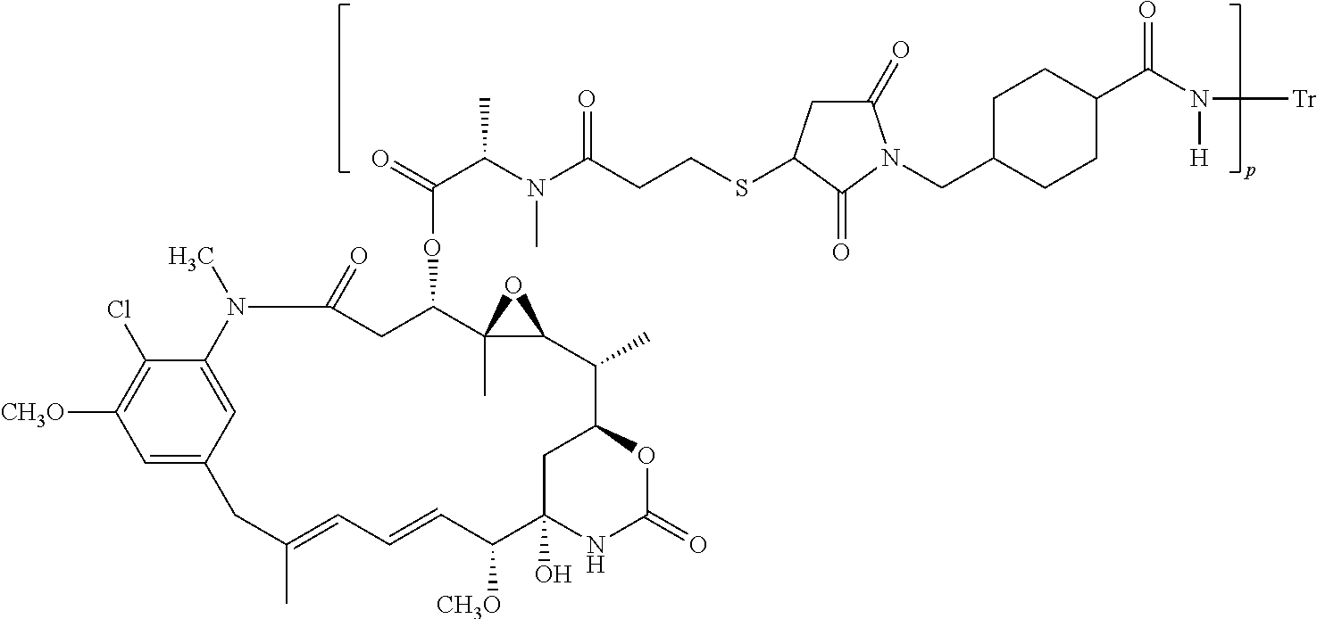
C1=C2C=C(C(Cl)=C1[CH3O])N(C)C(=O)CC(OC(C(N(C(CCSC1CC(=O)N(CC3CCC(C(N([Tr])[H])=O)CC3)C1=O)=O)C)C)=O)C1(C)C(C(C)C3OC(=O)NC(O)(C([CH3O])C=CC=C(C)C2)C3)O1
